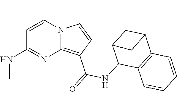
C1=C(C)N2C(=C(C(=O)NC3C4=C(C5CC3C5)C=CC=C4)C=C2)N=C1NC
